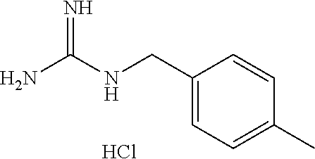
Cl.C1(CNC(N)=N)=CC=C(C)C=C1
